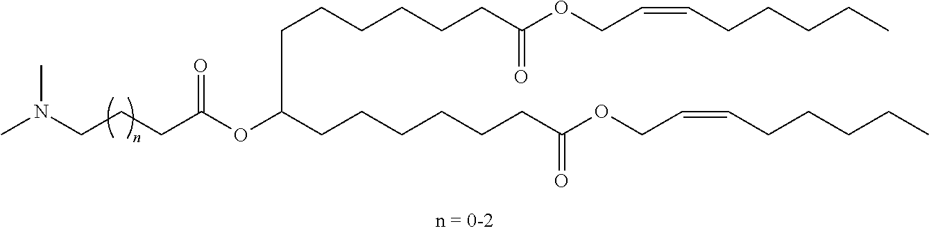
CN(CCCC(OC(CCCCCCC(OCC=CCCCCC)=O)CCCCCCC(OCC=CCCCCC)=O)=O)C
